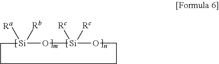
O1[Si]([Ra])([Rb])CCCCO[Si]1([Rc])[Rc]
